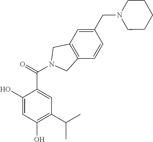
C1(O)=CC(O)=C(C(C)C)C=C1C(=O)N1CC2=C(C=CC(CN3CCCCC3)=C2)C1
